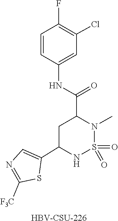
O=S1(=O)N(C)C(C(NC2=CC(Cl)=C(F)C=C2)=O)CC(C2=CN=C([F3C])S2)N1.[HBV-CSU-226]
